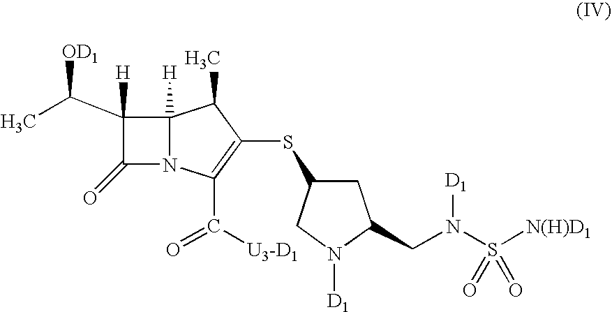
C1(C(C)[OD1])([H])C(=O)N2C1([H])C(C)C(SC1CC(CN(S([N(H)D1])(=O)=O)[D1])N([D1])C1)=C2C([U3-D1])=O
